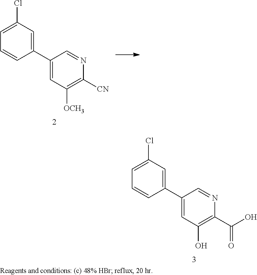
C1(Cl)=CC=CC(C2=CC([OCH3])=C([CN])N=C2)=C1.C1(Cl)=CC=CC(C2=CC(O)=C(C(O)=O)N=C2)=C1
